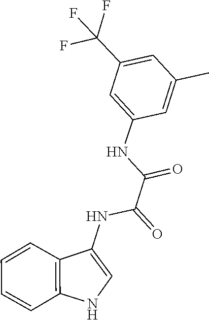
C1=C(C(F)(F)F)C=C(NC(C(NC2=CNC3=C2C=CC=C3)=O)=O)C=C1C
